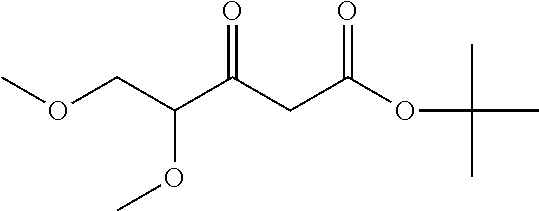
C(C(CC(OC(C)(C)C)=O)=O)(COC)OC
